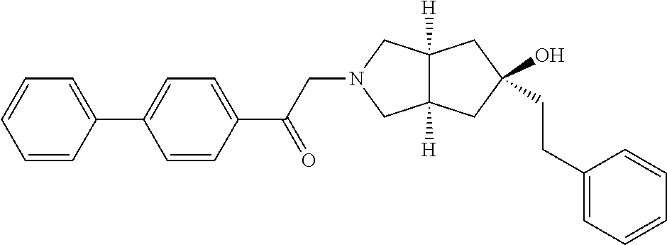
C1=CC(C2=CC=C(C(CN3CC4([H])C([H])(C3)CC(CCC3=CC=CC=C3)(O)C4)=O)C=C2)=CC=C1
